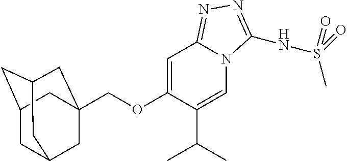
C1=C(OCC23CC4CC(CC(C2)C4)C3)C(C(C)C)=CN2C1=NN=C2NS(=O)(C)=O
